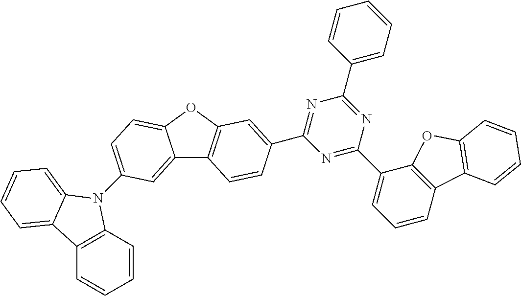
C12=CC(N3C4=C(C=CC=C4)C4=CC=CC=C34)=CC=C1OC1=C2C=CC(C2=NC(C3=CC=CC=C3)=NC(C3=CC=CC4=C3OC3=C4C=CC=C3)=N2)=C1
